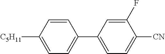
C1=C([C5H11])C=CC(C2=CC=C([CN])C(F)=C2)=C1
